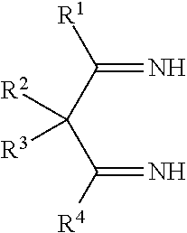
C(=N)(C(C(=N)[R1])([R2])[R3])[R4]
